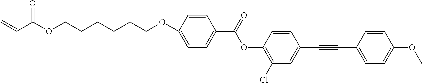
C(CCCCCOC1=CC=C(C(=O)OC2=C(Cl)C=C(C#CC3=CC=C(OC)C=C3)C=C2)C=C1)OC(C=C)=O
